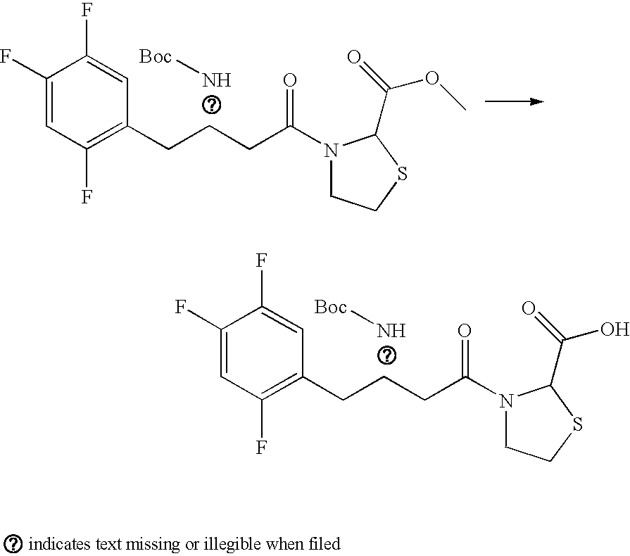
C1(F)=CC(F)=C(CCCC(N2CCSC2C(=O)OC)=O)C=C1F.N[Boc].C1(F)=CC(F)=C(CCCC(N2CCSC2C(=O)O)=O)C=C1F.N[Boc]
